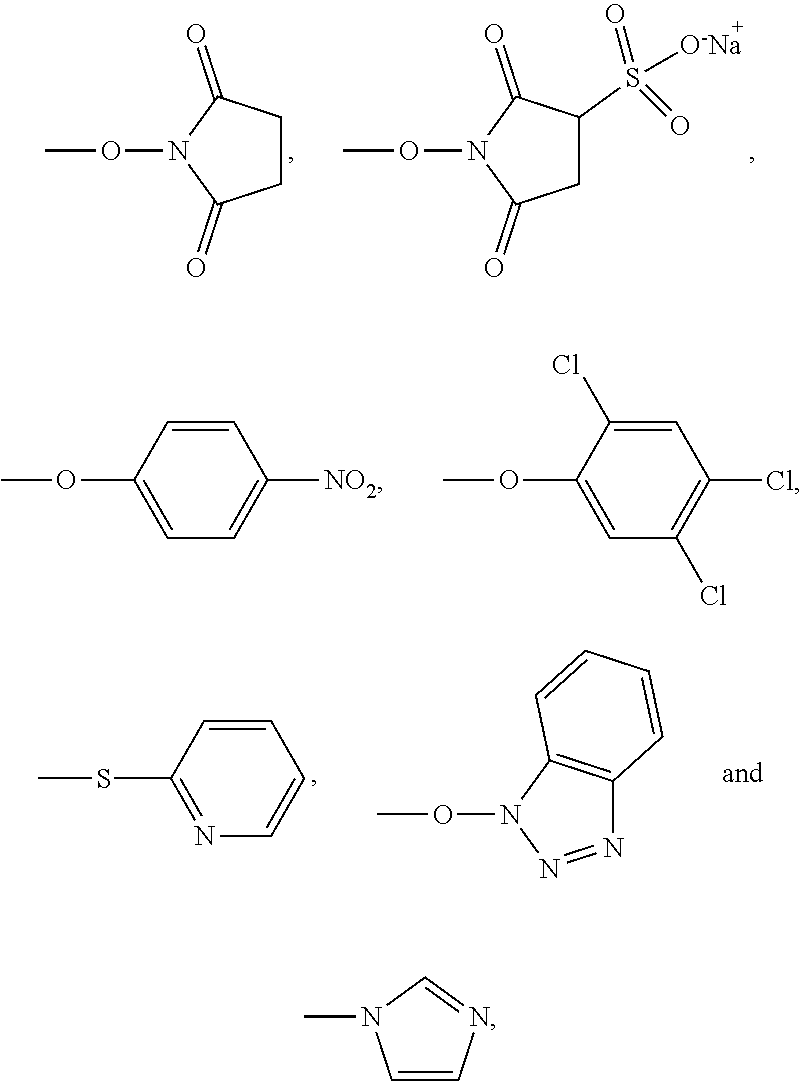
C1CC(=O)N(OC)C1=O.C1C(S(=O)(=O)[O-Na])C(=O)N(OC)C1=O.C1=C(OC)C=CC([NO2])=C1.C1=C(OC)C(Cl)=CC(Cl)=C1Cl.N1=C(SC)C=CC=C1.N1(OC)N=NC2=C1C=CC=C2.C1=CN=CN1C
